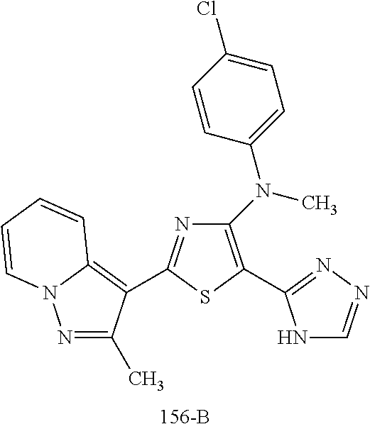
C1(N(C)C2=CC=C(Cl)C=C2)=C(C2=NN=CN2)SC(C2=C3N(N=C2C)C=CC=C3)=N1
